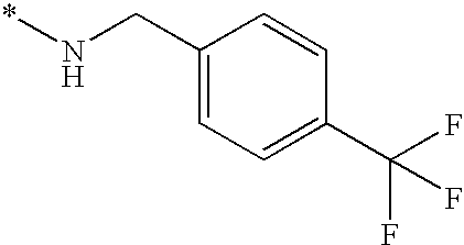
C1(CN*)=CC=C(C(F)(F)F)C=C1
